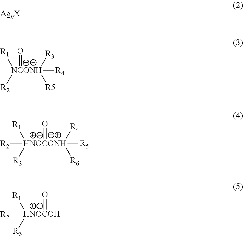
[AgnX].[R1][NCONH]([R4])([R3])([R5])([R2])=O.[R1][HNOCONH]([R3])([R2])(=O)([R4])([R6])[R5].[R1][HNOCOH]([R3])([R2])=O
